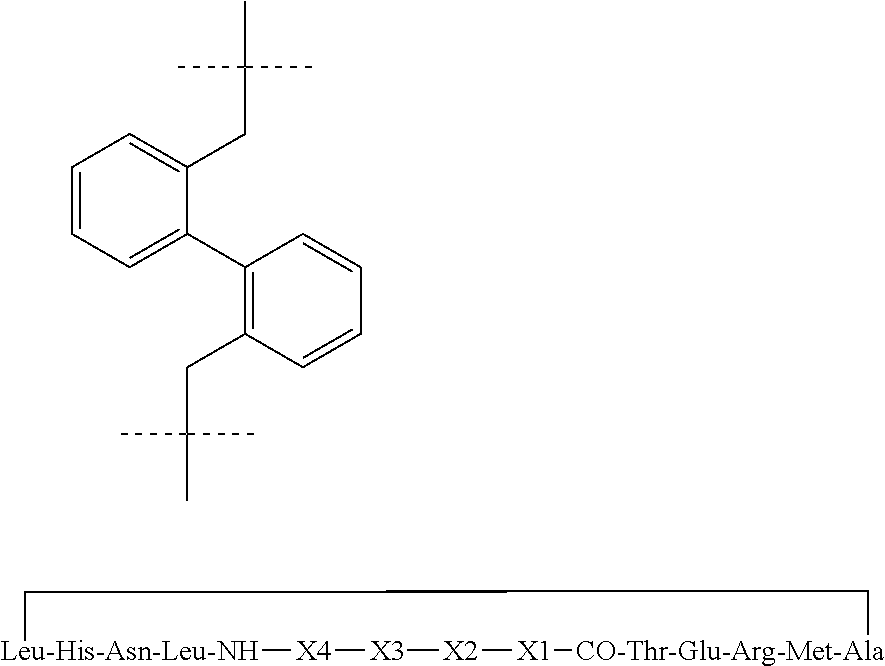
[Leu-His-Asn-Leu-NH]1[X4][X3][X2][X1][CO-Thr-Glu-Arg-Met-Ala]CC1.C1=CC=C(C2=C(CC(C)(C)C)C=CC=C2)C(CC(C)(C)C)=C1
